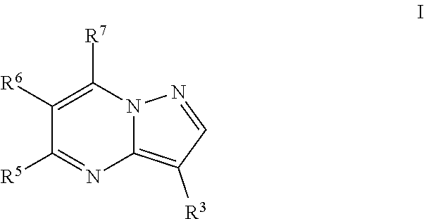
C12=C([R3])C=NN1C([R7])=C([R6])C([R5])=N2
